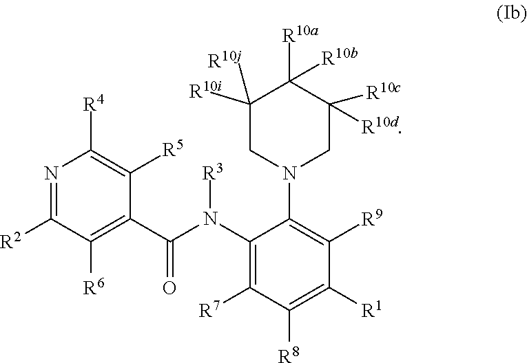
N1=C([R2])C([R6])=C(C(N(C2=C([R7])C([R8])=C([R1])C([R9])=C2N2CC([R10i])([R10j])C([R10a])([R10b])C([R10d])([R10c])C2)[R3])=O)C([R5])=C1[R4]
